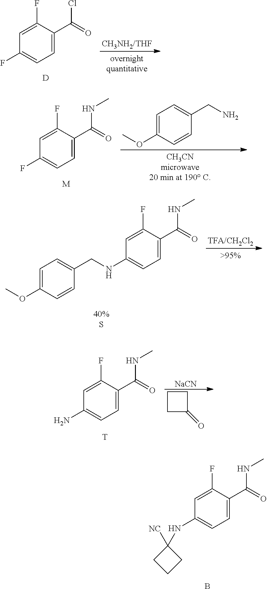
C1=C(F)C(C(Cl)=O)=CC=C1F.[D].C1=C(F)C(C(NC)=O)=CC=C1F.[M].C1=C(OC)C=CC(CN)=C1.C1=C(OC)C=CC(CNC2=CC=C(C(=O)NC)C(F)=C2)=C1.[40%S].NC1=CC=C(C(=O)NC)C(F)=C1.[T].C1CCC1=O.[NaCN].N(C1=CC=C(C(=O)NC)C(F)=C1)C1([NC])CCC1.B
